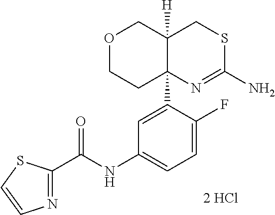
[2 HCl].C(NC1=CC=C(F)C(C23N=C(N)SCC2([H])COCC3)=C1)(=O)C1=NC=CS1
